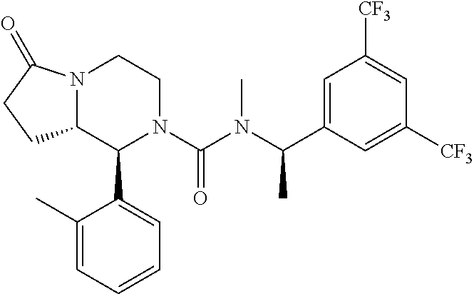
C1=C(C(N(C(N2C(C3=CC=CC=C3C)C3N(CC2)C(=O)CC3)=O)C)C)C=C([CF3])C=C1[CF3]
